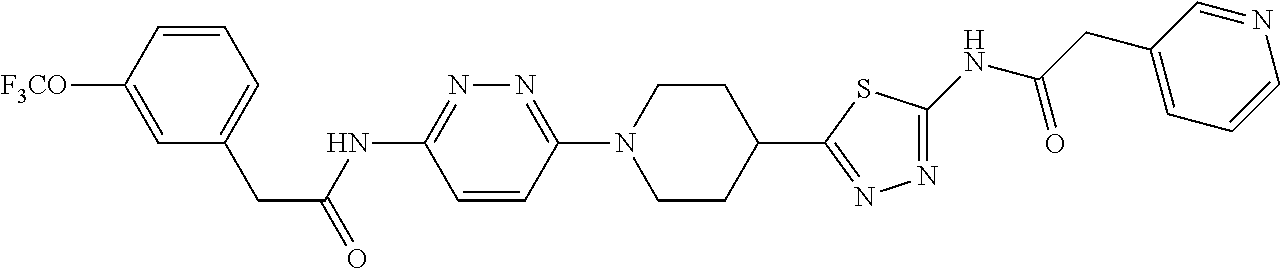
C1=C([F3CO])C=CC=C1CC(=O)NC1=NN=C(N2CCC(C3=NN=C(NC(CC4=CC=CN=C4)=O)S3)CC2)C=C1
